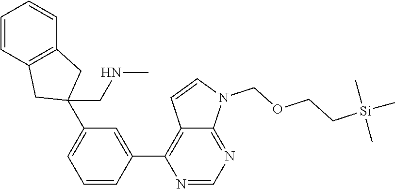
C1=CC2=C(C=C1)CC(C1=CC=CC(C3=C4C(=NC=N3)N(COCC[Si](C)(C)C)C=C4)=C1)(CNC)C2
